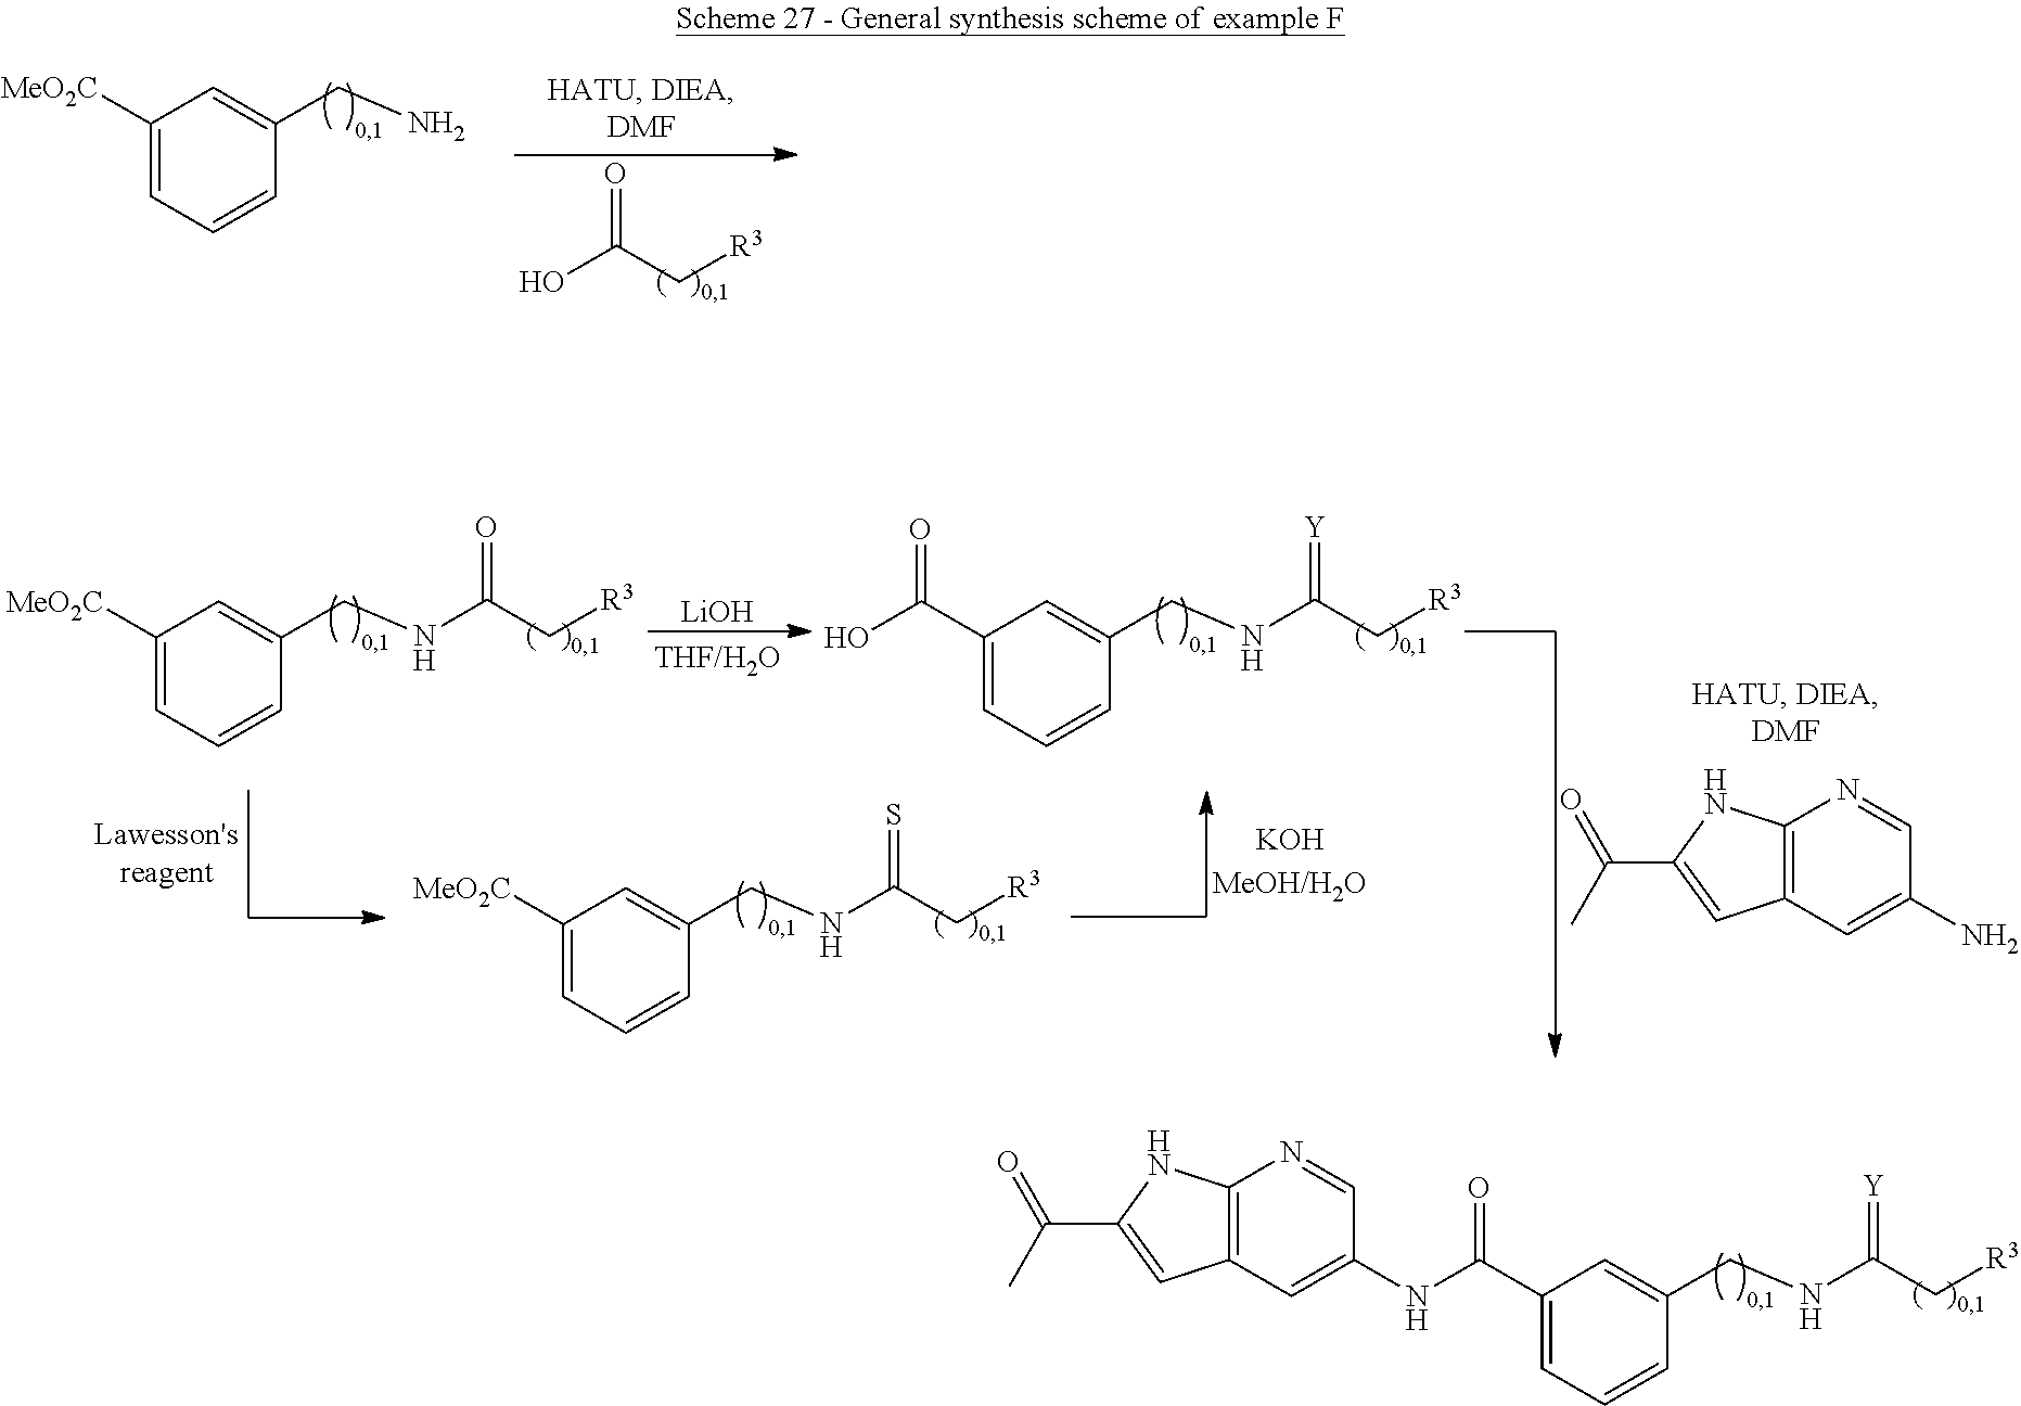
OC(C[R3])=O.C1(CN)=CC([MeO2C])=CC=C1.C1(CNC(C[R3])=O)=CC([MeO2C])=CC=C1.C1(CNC(C[R3])=[Y])=CC(C(O)=O)=CC=C1.C1(CNC(C[R3])=S)=CC([MeO2C])=CC=C1.C12=C(C=C(N)C=N1)C=C(C(C)=O)N2.[LiOH].C1(CNC(C[R3])=[Y])=CC(C(=O)NC2=CC3=C(N=C2)NC(C(C)=O)=C3)=CC=C1
